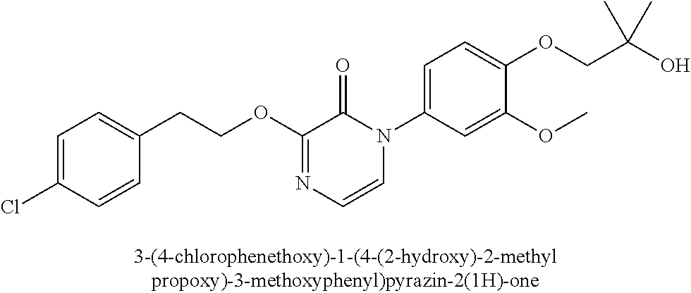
C1=C(Cl)C=CC(CCOC2=NC=CN(C3=CC=C(OCC(O)(C)C)C(OC)=C3)C2=O)=C1
